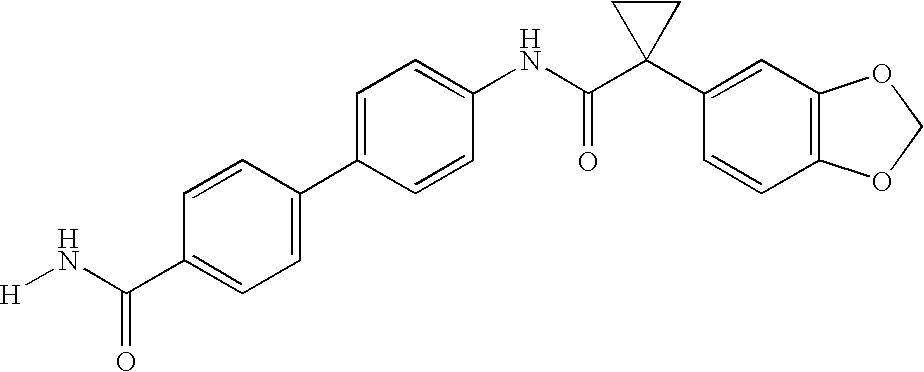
C1=CC(C2=CC=C(C(N[H])=O)C=C2)=CC=C1NC(C1(C2=CC3=C(C=C2)OCO3)CC1)=O
